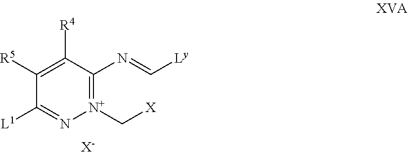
C1([R5])=C([R4])C(N=C[Ly])=[N+](C[X])N=C1[L1].[X-]
